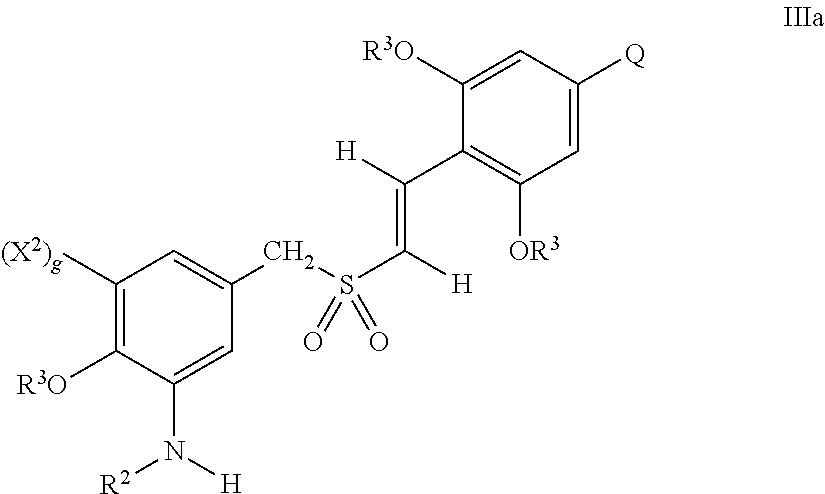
C1([(X2)g])=C([R3O])C(N([R2])[H])=CC(CS(C([H])=C([H])C2=C([OR3])C=C([Q])C=C2[R3O])(=O)=O)=C1
